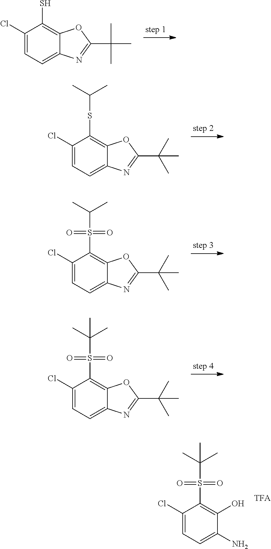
C1(Cl)=CC=C2C(=C1S)OC(C(C)(C)C)=N2.C1(Cl)=CC=C2C(=C1SC(C)C)OC(C(C)(C)C)=N2.C1(Cl)=CC=C2C(=C1S(C(C)C)(=O)=O)OC(C(C)(C)C)=N2.C1(Cl)=CC=C2C(=C1S(C(C)(C)C)(=O)=O)OC(C(C)(C)C)=N2.C1(Cl)=CC=C(N)C(O)=C1S(C(C)(C)C)(=O)=O
